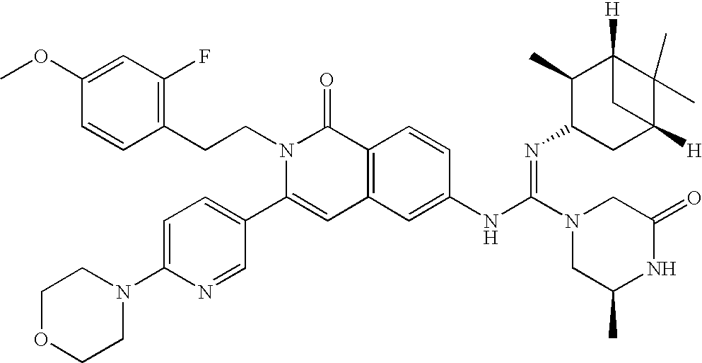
C1(OC)=CC(F)=C(CCN2C(C3=CC=C(N4CCOCC4)N=C3)=CC3=C(C2=O)C=CC(NC(=NC2CC4([H])C(C)(C)C([H])(C2C)C4)N2CC(=O)NC(C)C2)=C3)C=C1
